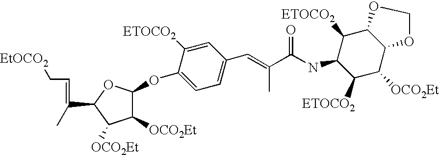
C(=C(C1OC(OC2=CC=C(C=C(C)C(=O)NC3C([ETOCO2])C4C(C([OCO2Et])C3[ETOCO2])OCO4)C=C2[ETOCO2])C([OCO2Et])C1[OCO2Et])C)C[EtOCO2]
